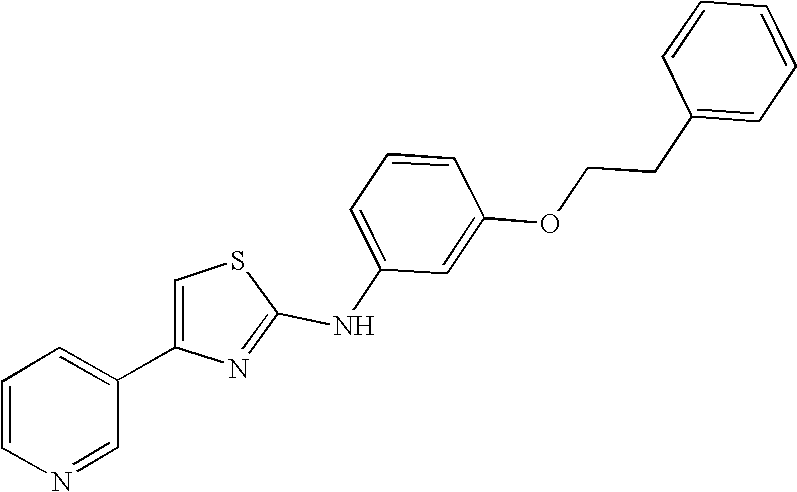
C1=C(NC2=NC(C3=CC=CN=C3)=CS2)C=C(OCCC2=CC=CC=C2)C=C1
